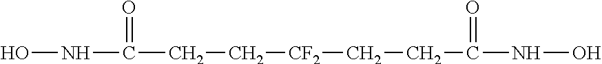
ONC(CC[CF2]CCC(NO)=O)=O
